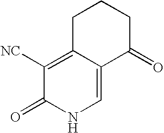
C1C2=C([NC])C(=O)NC=C2C(=O)CC1
